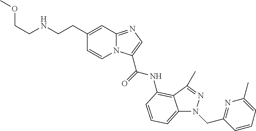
C1(CCNCCOC)=CC2=NC=C(C(=O)NC3=C4C(=CC=C3)N(CC3=NC(C)=CC=C3)N=C4C)N2C=C1
